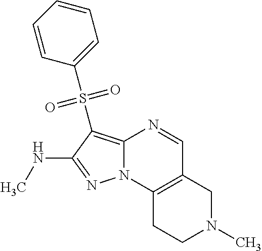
N1=C(NC)C(S(C2=CC=CC=C2)(=O)=O)=C2N1C1=C(C=N2)CN(C)CC1
